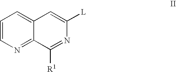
C1=CN=C2C(=C1)C=C([L])N=C2[R1]
